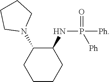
C1(NP([Ph])([Ph])=O)C(N2CCCC2)CCCC1
